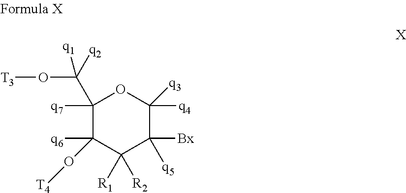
C1([q7])(C([q2])([q1])O[T3])C(O[T4])([q6])C([R1])([R2])C([Bx])([q5])C([q3])([q4])O1
